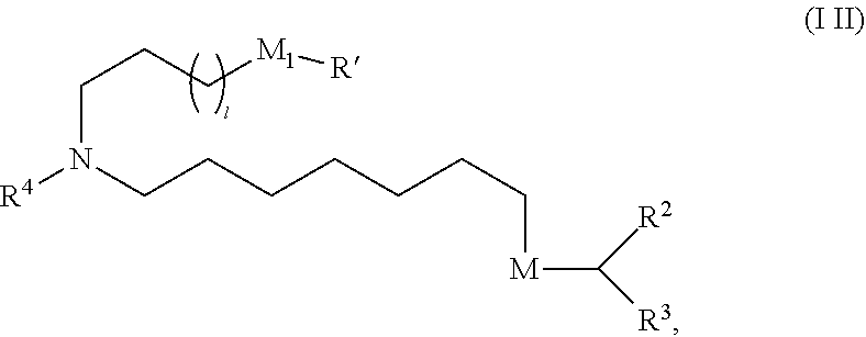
C(N(CCCCCCC[M]C([R3])[R2])[R4])CC[M1][R]
